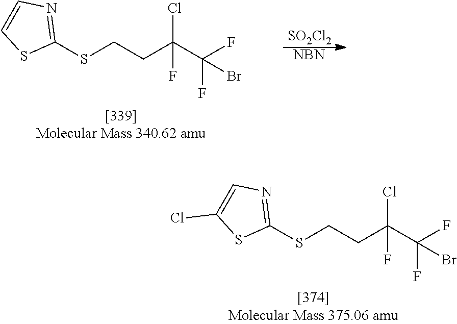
S(CCC(C(F)(F)Br)(Cl)F)C1=NC=CS1.[SO2Cl2].[NBN].S(CCC(C(F)(F)Br)(Cl)F)C1=NC=C(Cl)S1
